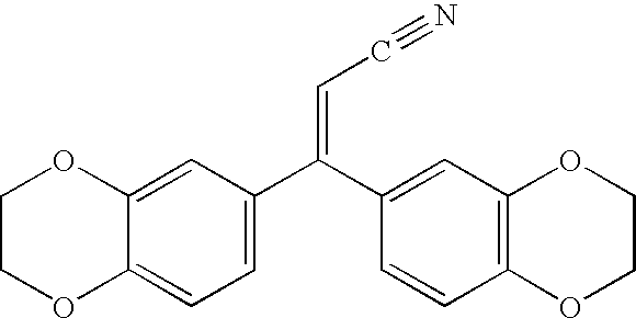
C1=C2C(=CC=C1C(C1=CC3=C(C=C1)OCCO3)=CC#N)OCCO2
